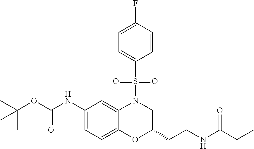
C1(NC(OC(C)(C)C)=O)=CC=C2C(=C1)N(S(C1=CC=C(F)C=C1)(=O)=O)CC(CCNC(CC)=O)O2
